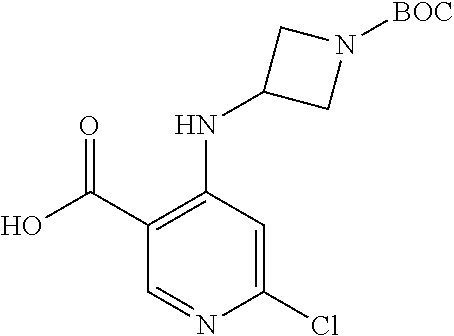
C1C(NC2=C(C(=O)O)C=NC(Cl)=C2)CN1[BOC]
